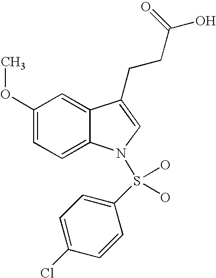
C12=CC(OC)=CC=C1N(S(C1=CC=C(Cl)C=C1)(O)O)C=C2CCC(O)=O
